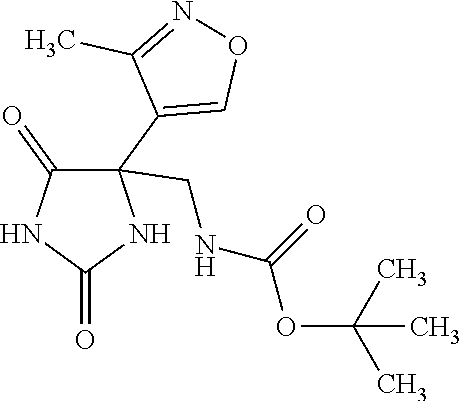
C1(=O)NC(=O)NC1(C1=CON=C1C)CNC(OC(C)(C)C)=O
